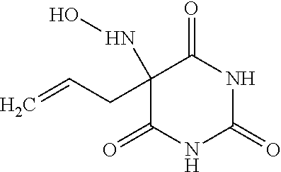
C1(=O)NC(=O)NC(=O)C1(NO)CC=C
